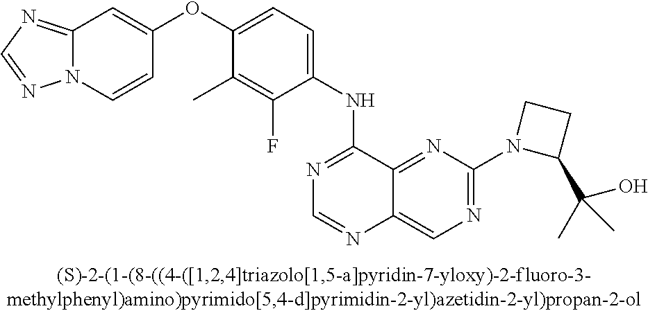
C1(OC2=CC=C(NC3=NC=NC4=CN=C(N5C(C(O)(C)C)CC5)N=C34)C(F)=C2C)=CC2=NC=NN2C=C1
